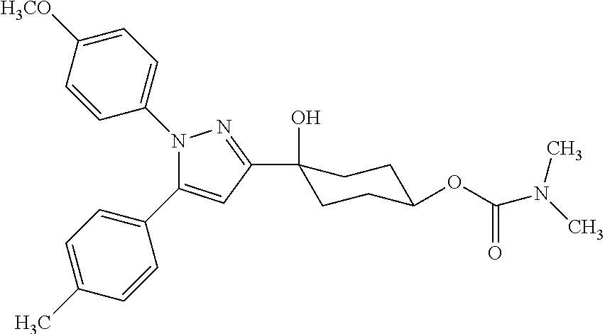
N1(C2=CC=C([H3CO])C=C2)C(C2=CC=C(C)C=C2)=CC(C2(O)CCC(OC(=O)N(C)C)CC2)=N1
